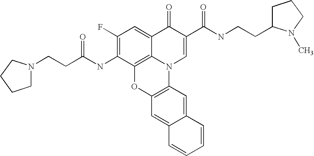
C1(F)=C(NC(=O)CCN2CCCC2)C2=C3C(=C1)C(=O)C(C(NCCC1CCCN1C)=O)=CN3C1=C(O2)C=C2C(=C1)C=CC=C2
